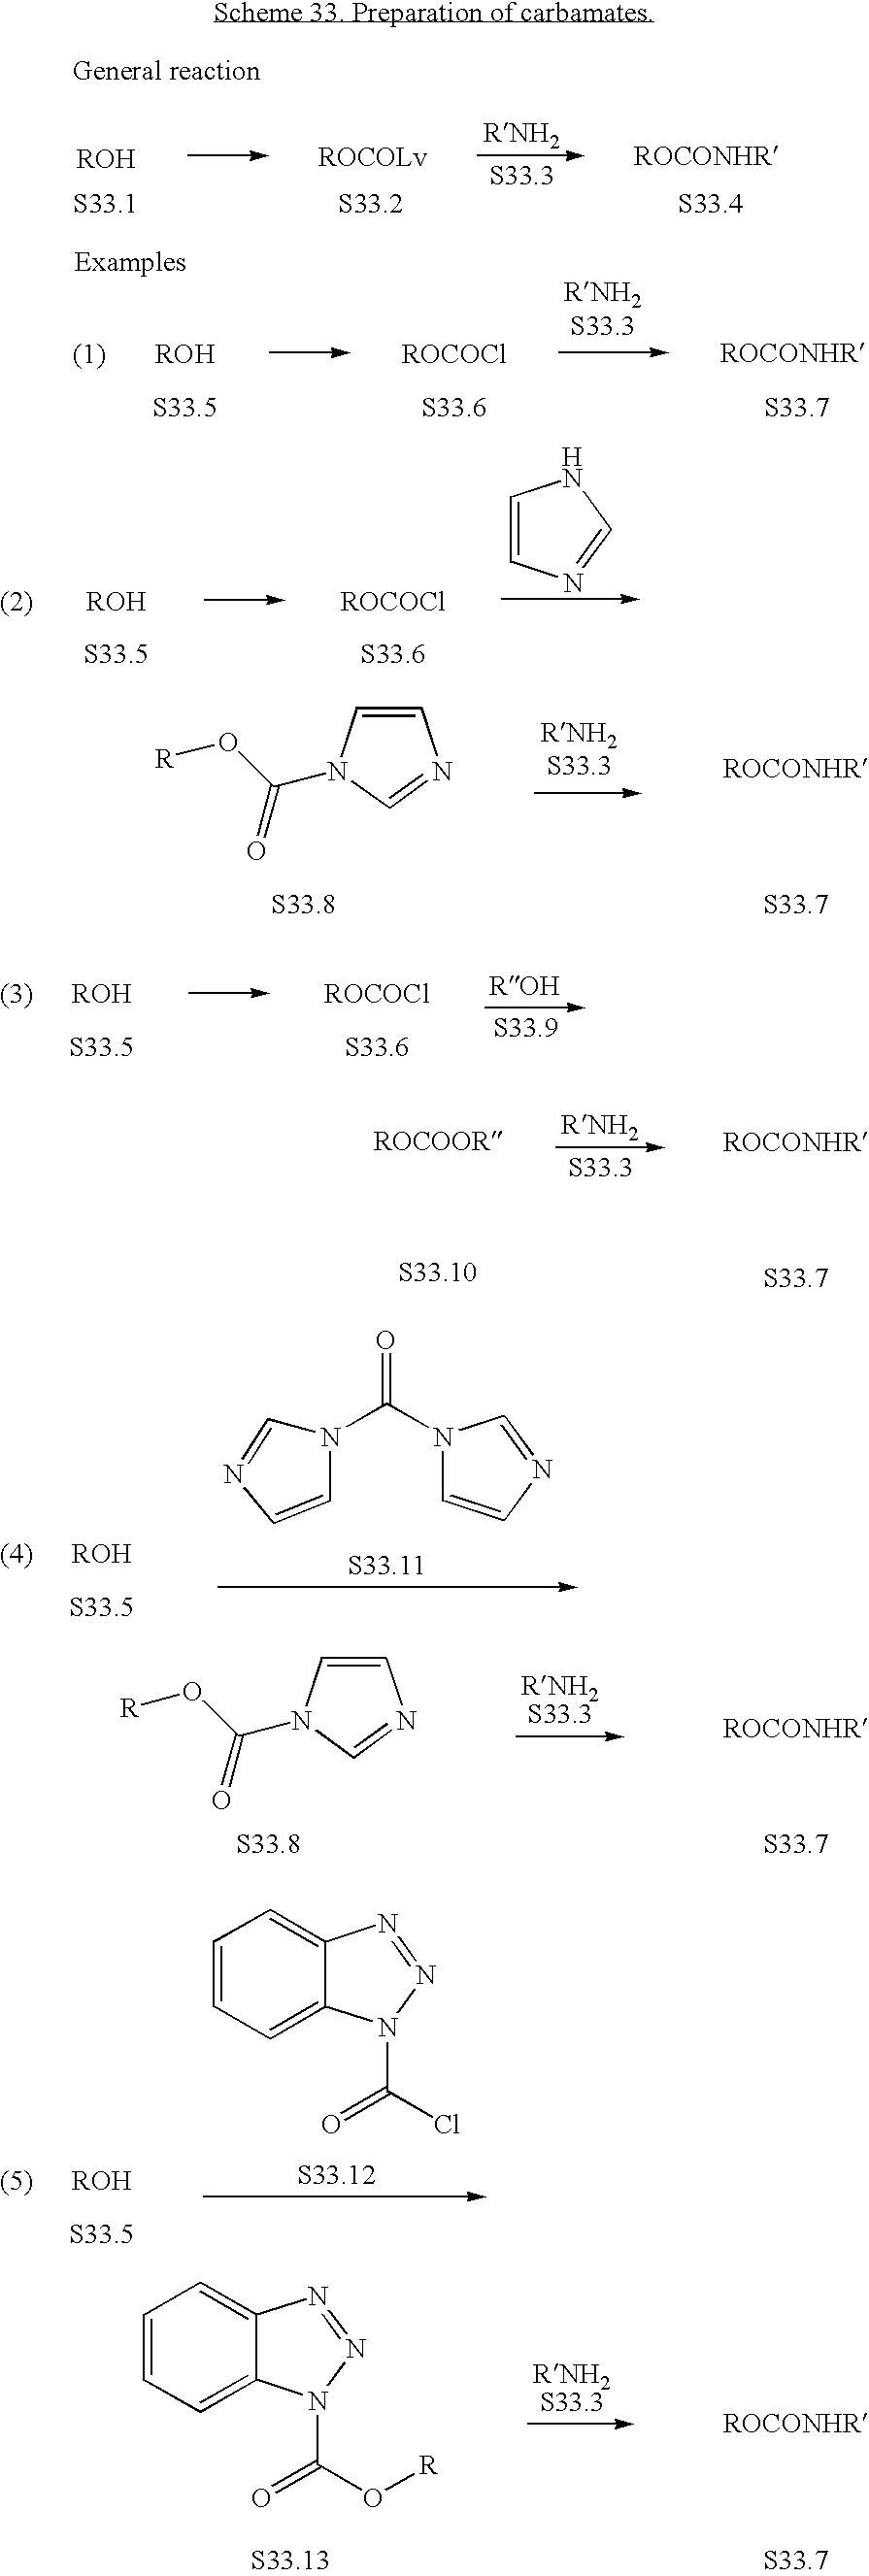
C1=CN=CN1.C1=CN=CN1C(O[R])=O.N1(C(=O)N2C=CN=C2)C=CN=C1.C1=CN=CN1C(O[R])=O.C1=CC=C2C(=C1)N=NN2C(=O)Cl.C1=CC=C2C(=C1)N=NN2C(=O)O[R]
